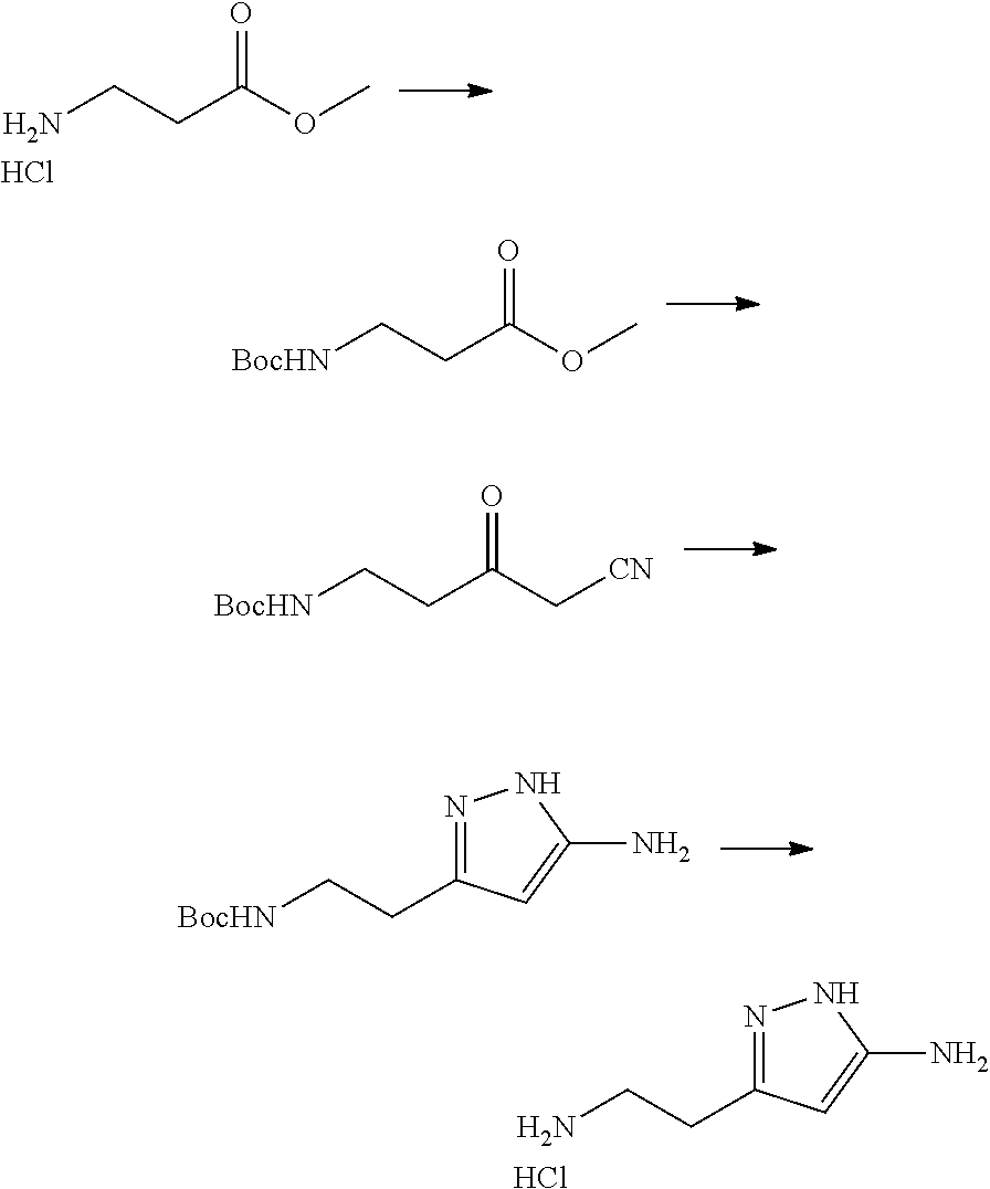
NCCC(OC)=O.Cl.[BocHN]CCC(OC)=O.[BocHN]CCC(C[CN])=O.[BocHN]CCC1=NNC(N)=C1.NCCC1=NNC(N)=C1.Cl
